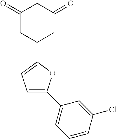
C1(=O)CC(C2=CC=C(C3=CC=CC(Cl)=C3)O2)CC(=O)C1
